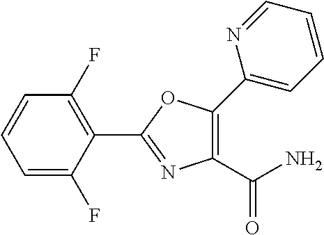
C1=C(F)C(C2=NC(C(N)=O)=C(C3=CC=CC=N3)O2)=C(F)C=C1
